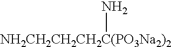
[NH2CH2CH2CH2C(PO3Na2)2]N
